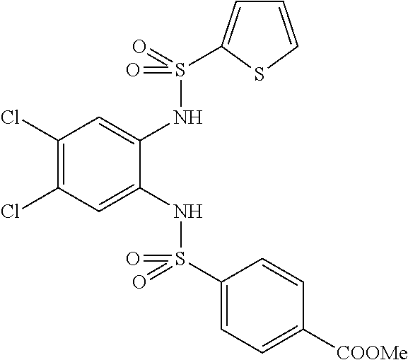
C1(Cl)=C(Cl)C=C(NS(C2=CC=C([COOMe])C=C2)(=O)=O)C(NS(=O)(=O)C2=CC=CS2)=C1
